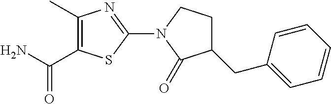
C(C1=C(C)N=C(N2C(=O)C(CC3=CC=CC=C3)CC2)S1)(N)=O
